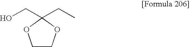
C(O)C1(CC)OCCO1
